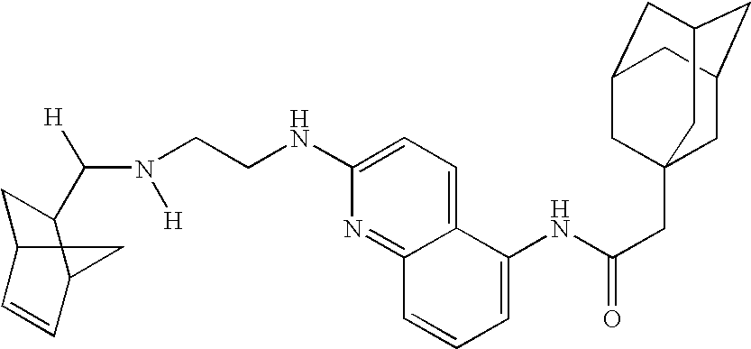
C(N([H])CCNC1=CC=C2C(=N1)C=CC=C2NC(CC12CC3CC(CC(C1)C3)C2)=O)([H])C1CC2C=CC1C2
